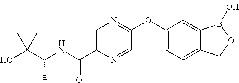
C1(OC2=NC=C(C(=O)NC(C)C(O)(C)C)N=C2)=CC=C2C(=C1C)B(O)OC2
